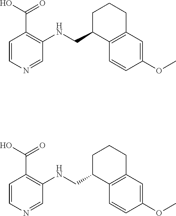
C1=C(OC)C=CC2=C1CCCC2CNC1=C(C(O)=O)C=CN=C1.C1=C(OC)C=CC2=C1CCCC2CNC1=C(C(O)=O)C=CN=C1
